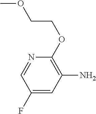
COCCOC1=C(N)C=C(F)C=N1
